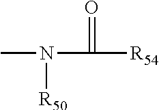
O=C([R54])N([R50])C
